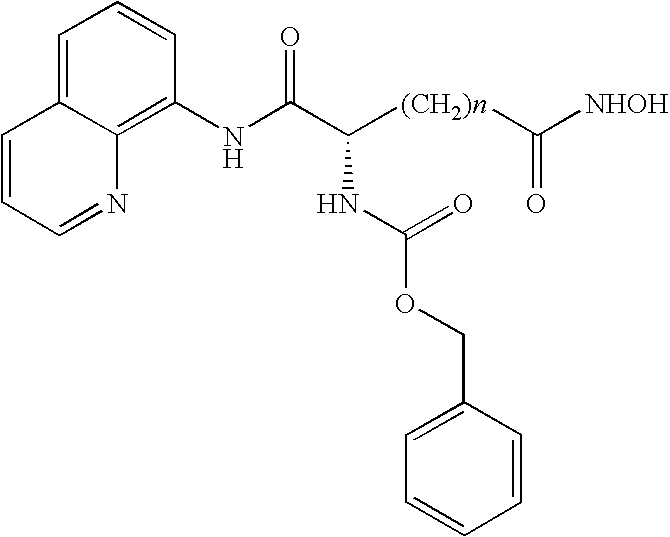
C1=CC=NC2=C(NC(C([(CH2)n]C(=O)[NHOH])NC(OCC3=CC=CC=C3)=O)=O)C=CC=C12
